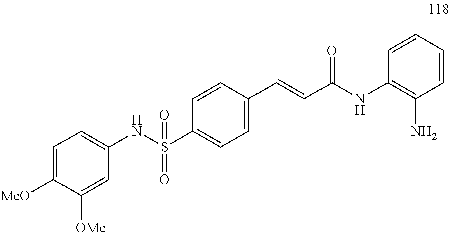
C1=C([MeO])C([OMe])=CC(NS(C2=CC=C(C=CC(NC3=C(N)C=CC=C3)=O)C=C2)(=O)=O)=C1
